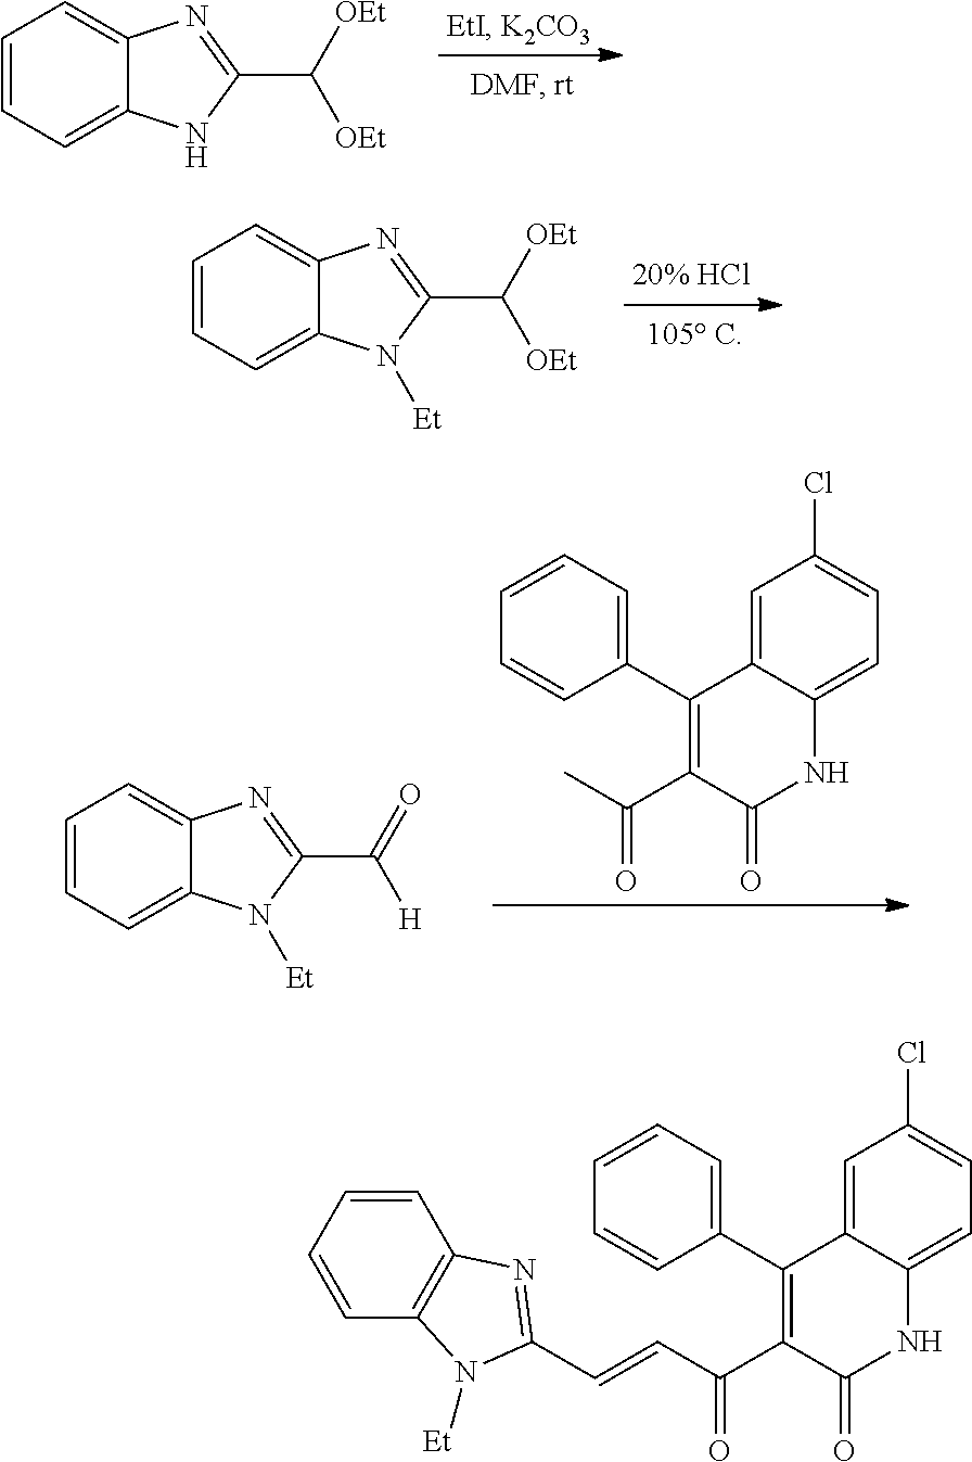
C1=CC=C2C(=C1)N=C(C([OEt])[OEt])N2.C1=CC=C2C(=C1)N=C(C([OEt])[OEt])N2[Et].C1=CC=C2C(=C1)N=C(C(=O)[H])N2[Et].C1=C2C(=CC=C1Cl)NC(=O)C(C(C)=O)=C2C1=CC=CC=C1.C1=C2C(=CC=C1Cl)NC(=O)C(C(C=CC1=NC3=C(C=CC=C3)N1[Et])=O)=C2C1=CC=CC=C1
